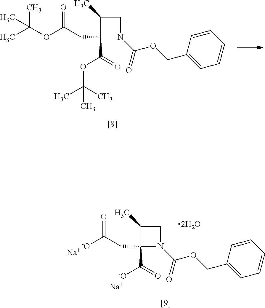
C1(C)C(C(=O)OC(C)(C)C)(CC(OC(C)(C)C)=O)N(C(=O)OCC2=CC=CC=C2)C1.C1(C)C(C(=O)[-O])(CC([-O])=O)N(C(=O)OCC2=CC=CC=C2)C1.[Na].[Na]
